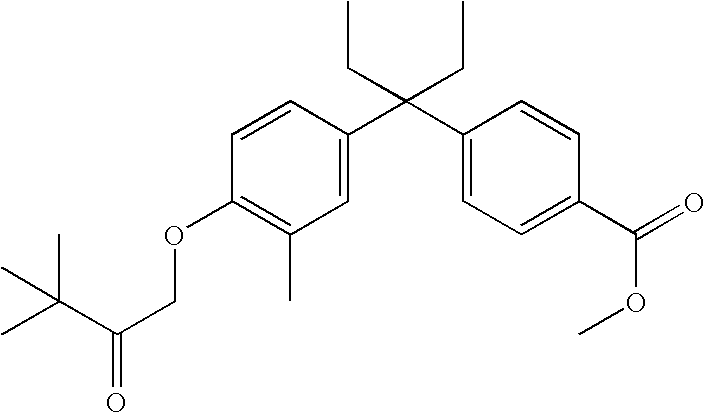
C1=C(C(C2=CC=C(C(=O)OC)C=C2)(CC)CC)C=CC(OCC(=O)C(C)(C)C)=C1C
